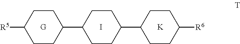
C1(C2CCC(C3CCC([R6])CC3)CC2)CCC([R5])CC1.I.[K]
